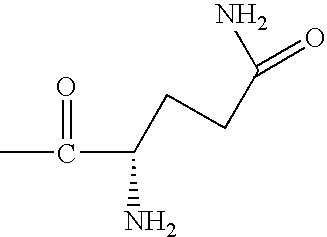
CC(C(N)CCC(N)=O)=O
